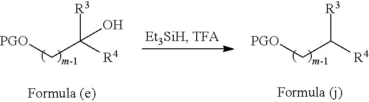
[PGO]CC([R4])[R3].[PGO]CC([R4])([R3])O
